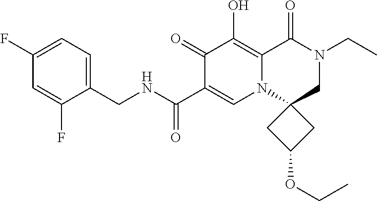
C1(CNC(=O)C2=CN3C(=C(O)C2=O)C(=O)N(CC)CC32CC(OCC)C2)=CC=C(F)C=C1F
